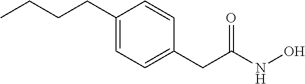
C(CC1=CC=C(CC(=O)NO)C=C1)CC
